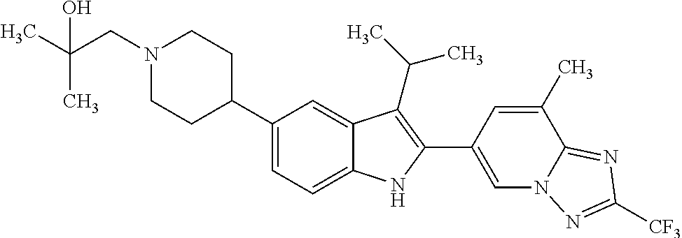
N1(CC(C)(C)O)CCC(C2=CC=C3C(=C2)C(C(C)C)=C(C2=CN4C(=NC([CF3])=N4)C(C)=C2)N3)CC1
